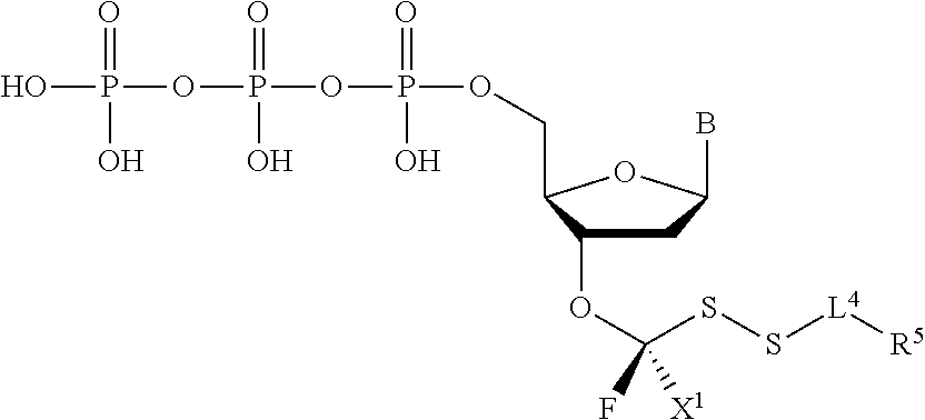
OP(OP(OP(OCC1C(OC(SS[L4][R5])([X1])F)CC(B)O1)(=O)O)(=O)O)(=O)O
